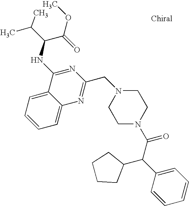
N1(CC2=NC3=CC=CC=C3C(NC(C(=O)OC)C(C)C)=N2)CCN(C(C(C2=CC=CC=C2)C2CCCC2)=O)CC1
